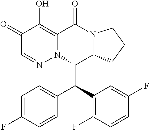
C1=C(F)C=CC(C(C2=C(F)C=CC(F)=C2)C2C3N(C(=O)C4=C(O)C(=O)C=NN24)CCC3)=C1
